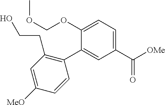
C1(C([OMe])=O)=CC=C(OCOC)C(C2=C(CCO)C=C([MeO])C=C2)=C1
